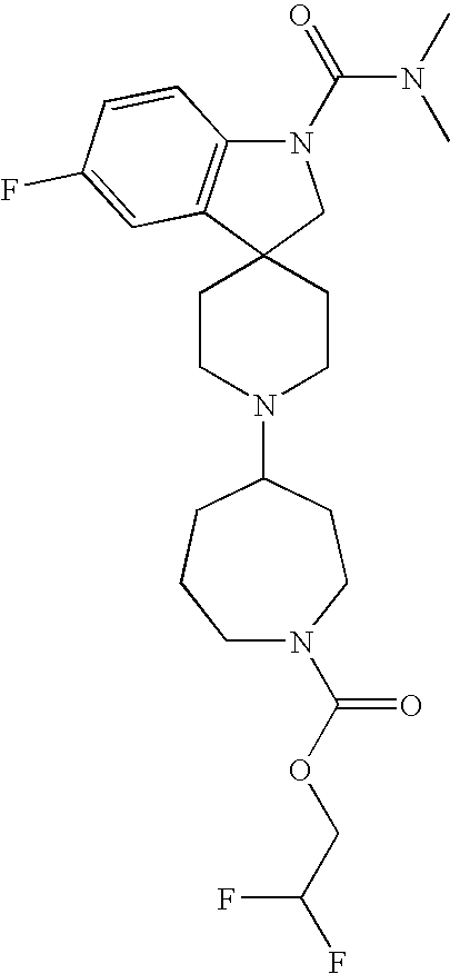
C1CN(C2CCCN(C(OCC(F)F)=O)CC2)CCC12CN(C(=O)N(C)C)C1=C2C=C(F)C=C1
